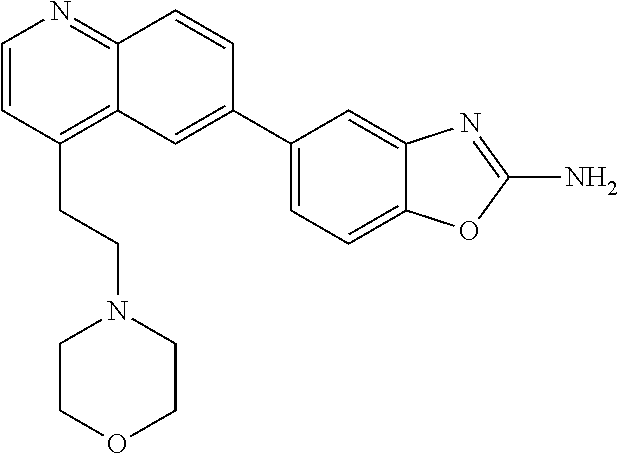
C1(CCN2CCOCC2)=C2C(=NC=C1)C=CC(C1=CC=C3C(=C1)N=C(N)O3)=C2
